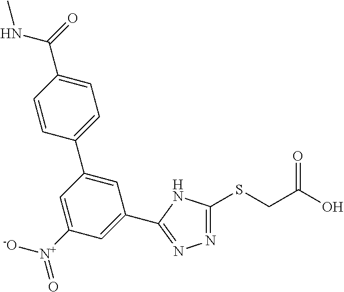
N1=C(SCC(O)=O)NC(C2=CC([N+]([-O])=O)=CC(C3=CC=C(C(=O)NC)C=C3)=C2)=N1
